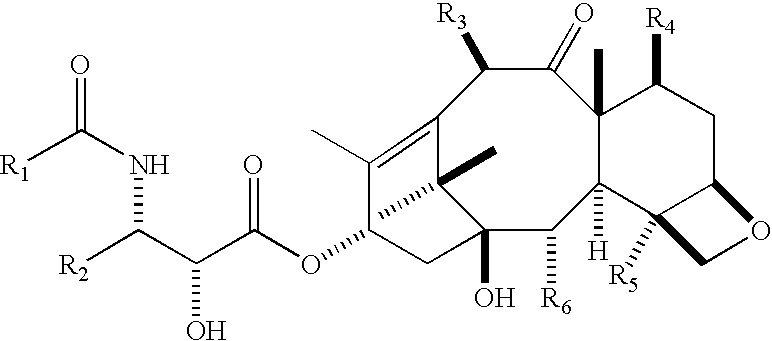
C12=C(C)C(OC(C(C(NC([R1])=O)[R2])O)=O)CC(O)(C1(C)C)C([R6])C1([H])C(C)(C(=O)C2[R3])C([R4])CC2C1([R5])CO2
